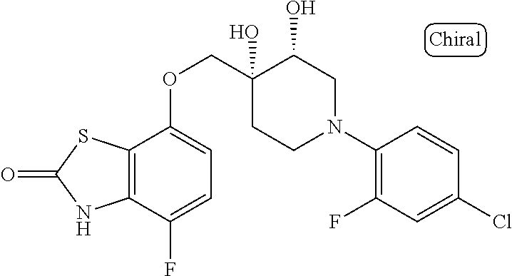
C1(N2CC(O)C(O)(COC3=CC=C(F)C4=C3SC(=O)N4)CC2)=C(F)C=C(Cl)C=C1
